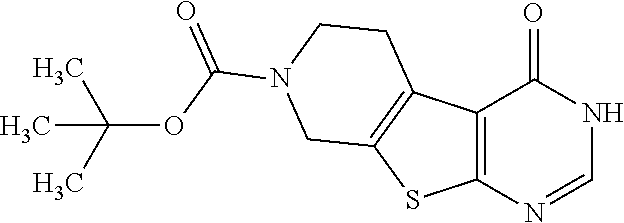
C12=C(SC3=C1CCN(C(OC(C)(C)C)=O)C3)N=CNC2=O
